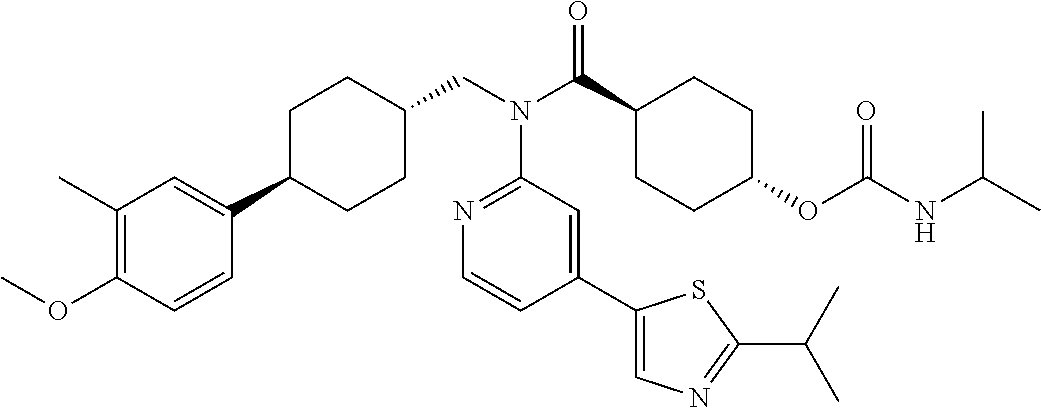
C1(C)=C(OC)C=CC(C2CCC(CN(C3=NC=CC(C4=CN=C(C(C)C)S4)=C3)C(=O)C3CCC(OC(=O)NC(C)C)CC3)CC2)=C1
